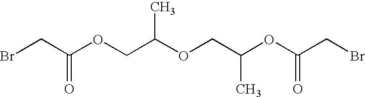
BrCC(OCC(OCC(OC(CBr)=O)C)C)=O
